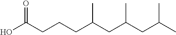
OC(CCCC(CC(CC(C)C)C)C)=O
